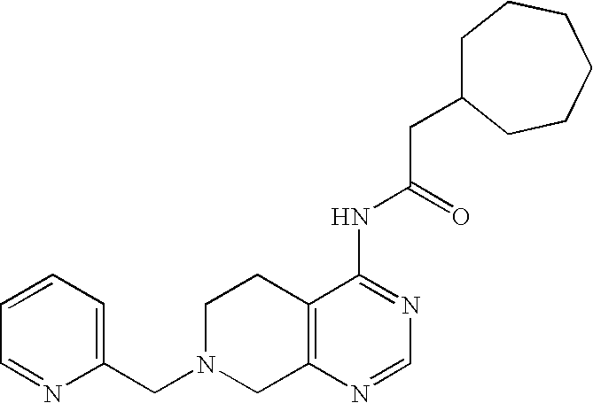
C1(CN2CC3=C(CC2)C(NC(CC2CCCCCC2)=O)=NC=N3)=CC=CC=N1
